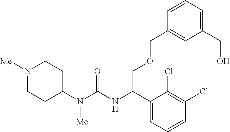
N1([Me])CCC(N(C(NC(C2=CC=CC(Cl)=C2Cl)COCC2=CC(CO)=CC=C2)=O)[Me])CC1
